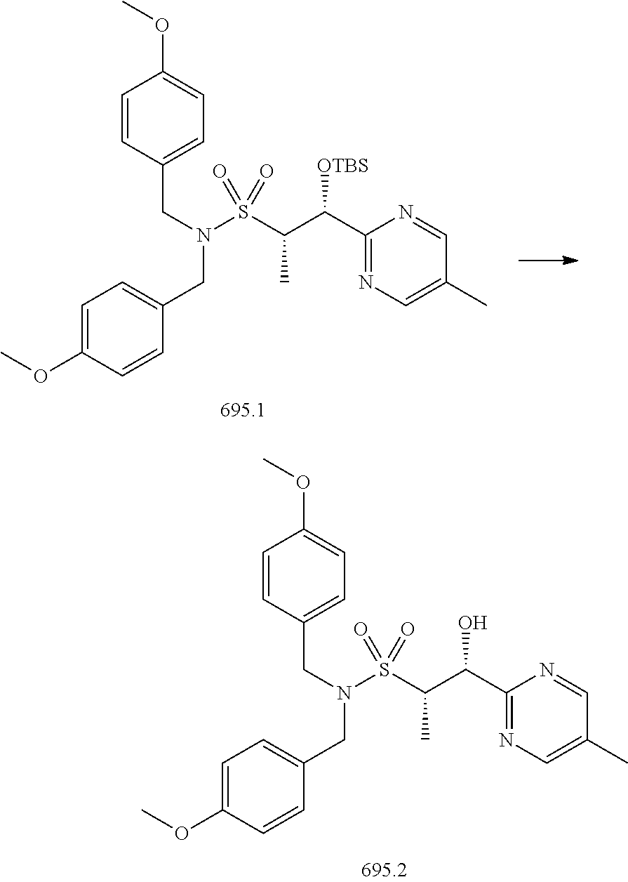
C1=CC(CN(CC2=CC=C(OC)C=C2)S(C(C(C2=NC=C(C)C=N2)O)C)(=O)=O)=CC=C1OC.C1=CC(CN(CC2=CC=C(OC)C=C2)S(C(C(C2=NC=C(C)C=N2)[OTBS])C)(=O)=O)=CC=C1OC
